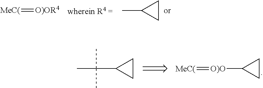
[MeC(]=[O)OR4].C1CC1C.C1CC1[O)O]=[MeC(].C1CC1C(C)(C)C
